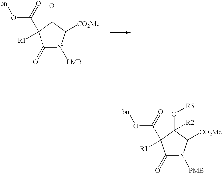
C1(=O)N([PMB])C([CO2Me])C(=O)C1(C(O[bn])=O)[R1].C1(=O)N([PMB])C([CO2Me])C(O[R5])([R2])C1(C(O[bn])=O)[R1]
